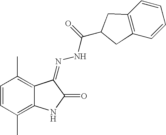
C1=CC(C)=C2C(=C1C)C(=NNC(=O)C1CC3=C(C=CC=C3)C1)C(=O)N2
